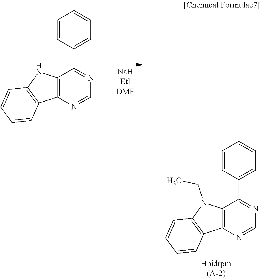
C12=C(N=CN=C1C1=CC=CC=C1)C1=C(N2)C=CC=C1.C12=C(N=CN=C1C1=CC=CC=C1)C1=C(N2CC)C=CC=C1.[Hpidrpm(A-2)]
